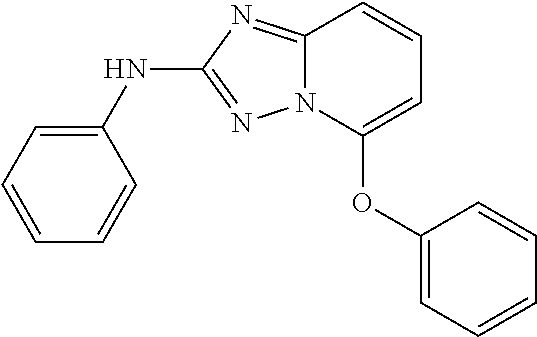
O(C1=CC=CC2=NC(NC3=CC=CC=C3)=NN12)C1=CC=CC=C1
